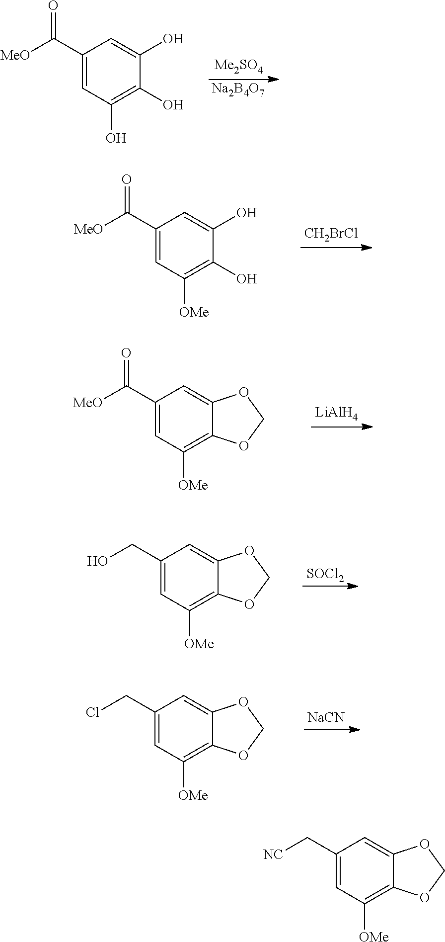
[Na2B4O7].C1=C(O)C(O)=C(O)C=C1C(=O)[MeO].C1(C(=O)[MeO])=CC([OMe])=C(O)C(O)=C1.[CH2BrCl].O1COC2=CC(C(=O)[MeO])=CC([OMe])=C12.[LiAlH4].O1COC2=C([OMe])C=C(CO)C=C12.[SOCl2].O1COC2=C([OMe])C=C(CCl)C=C12.[NaCN].O1COC2=CC(C[NC])=CC([OMe])=C12
